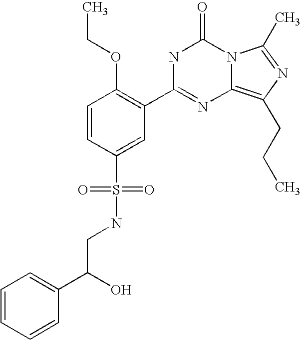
C1=CC(S(NCC(C2=CC=CC=C2)O)(=O)=O)=CC(C2=NC3=C(CCC)N=C(C)N3C(=O)N2)=C1OCC
